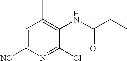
C1=C([NC])N=C(Cl)C(NC(CC)=O)=C1C
